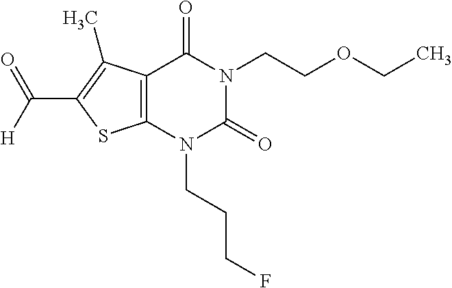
C12=C(N(CCCF)C(=O)N(CCOCC)C1=O)SC(C([H])=O)=C2C
